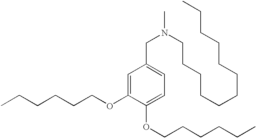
N(CC1=CC=C(OCCCCCC)C(OCCCCCC)=C1)(C)CCCCCCCCCCCC
